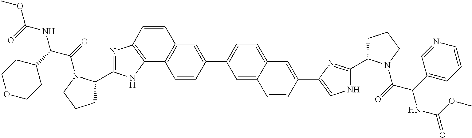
N1=C(C2CCCN2C(=O)C(C2CCOCC2)NC(OC)=O)NC2=C1C=CC1=C2C=CC(C2=CC=C3C(=C2)C=CC(C2=CNC(C4CCCN4C(=O)C(C4=CC=CN=C4)NC(=O)OC)=N2)=C3)=C1
